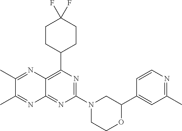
N1=C(N2CC(C3=CC(C)=NC=C3)OCC2)N=C2C(=C1C1CCC(F)(F)CC1)N=C(C)C(C)=N2
